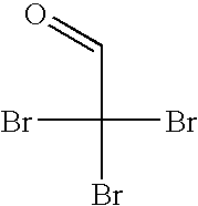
BrC(Br)(C=O)Br
